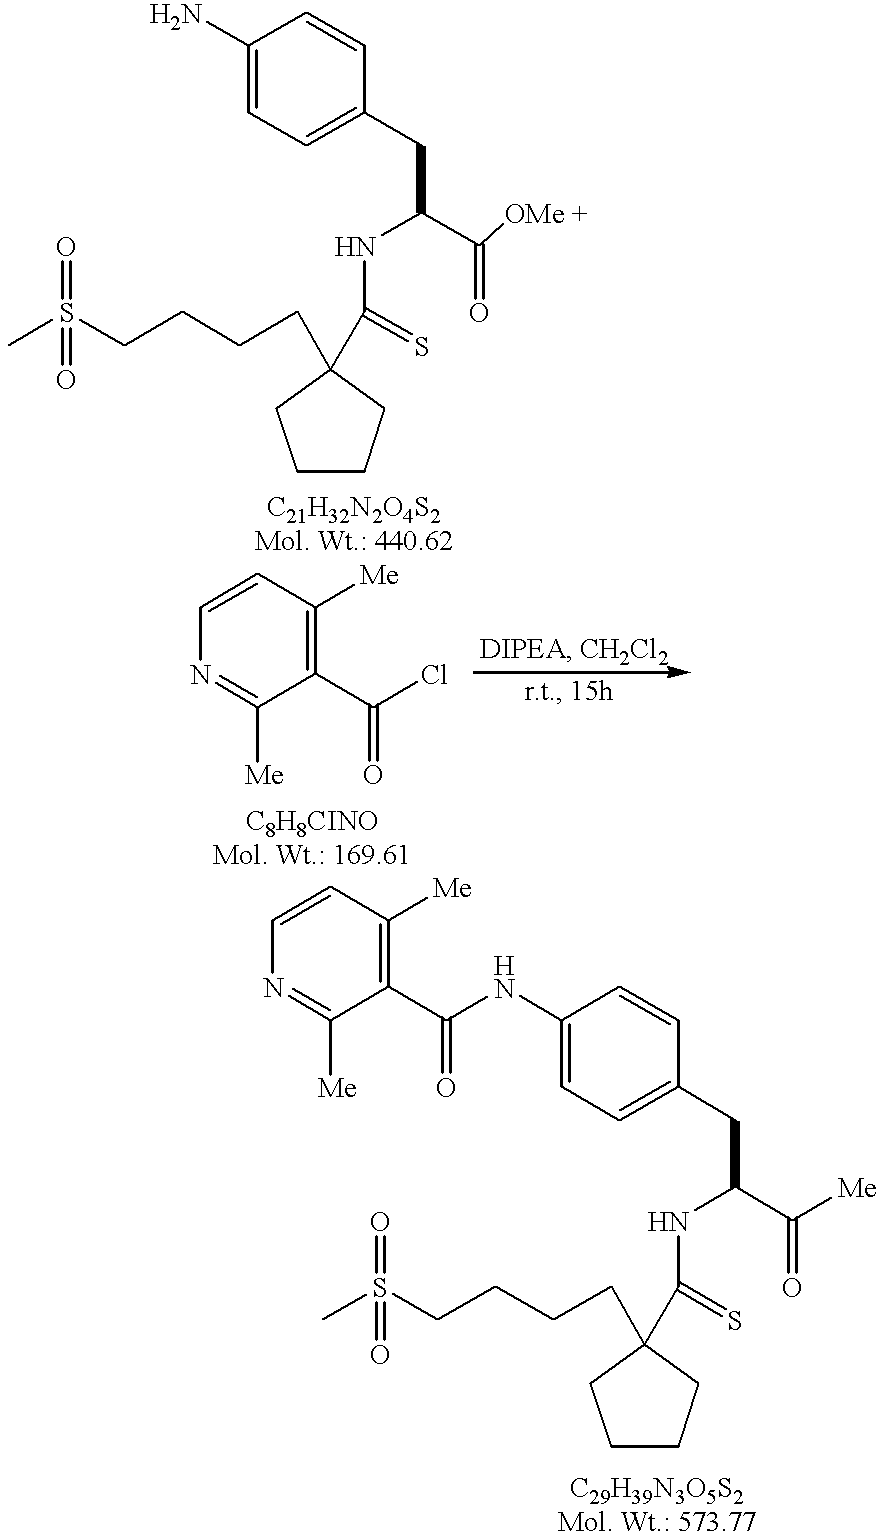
C1CCC(CCCCS(C)(=O)=O)(C(=S)NC(C(=O)[OMe +])CC2=CC=C(N)C=C2)C1.C1CCC(CCCCS(C)(=O)=O)(C(=S)NC(C(=O)[Me])CC2=CC=C(NC(C3=C([Me])C=CN=C3[Me])=O)C=C2)C1.C1=CC([Me])=C(C(Cl)=O)C([Me])=N1
